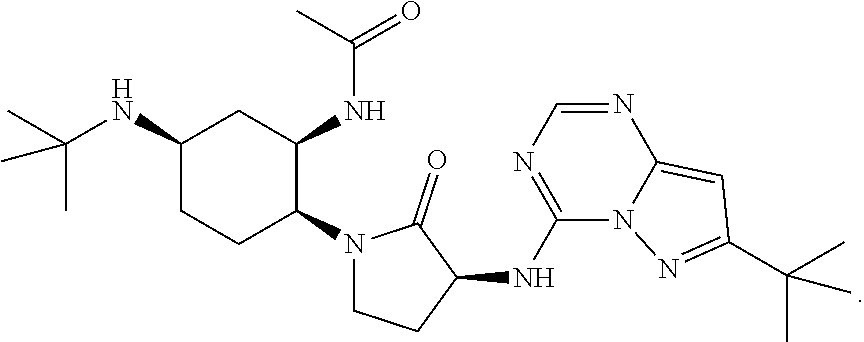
CC(C)(NC1CC(NC(=O)C)C(N2CCC(NC3=NC=NC4=CC(C(C)(C)C)=NN34)C2=O)CC1)C
